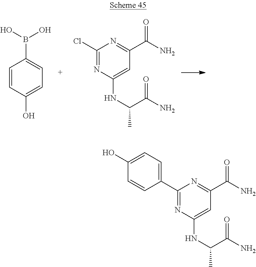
C1=CC(O)=CC=C1B(O)O.C1(Cl)=NC(NC(C)C(N)=O)=CC(C(N)=O)=N1.C1(C2=CC=C(O)C=C2)=NC(NC(C)C(N)=O)=CC(C(N)=O)=N1
